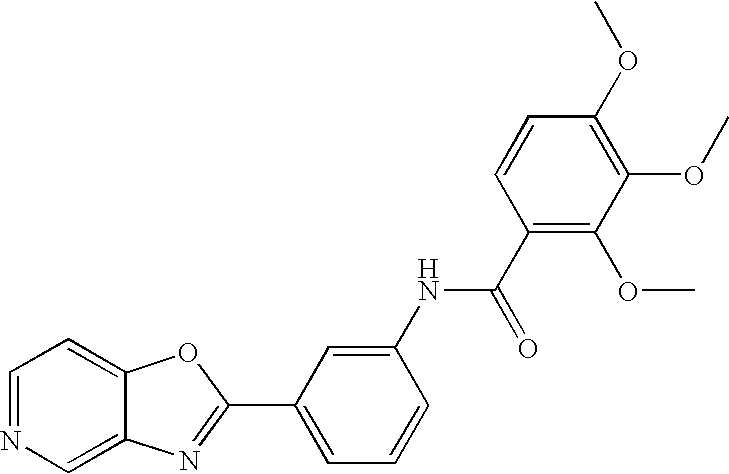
C12=CN=CC=C1OC(C1=CC=CC(NC(C3=C(OC)C(OC)=C(OC)C=C3)=O)=C1)=N2
